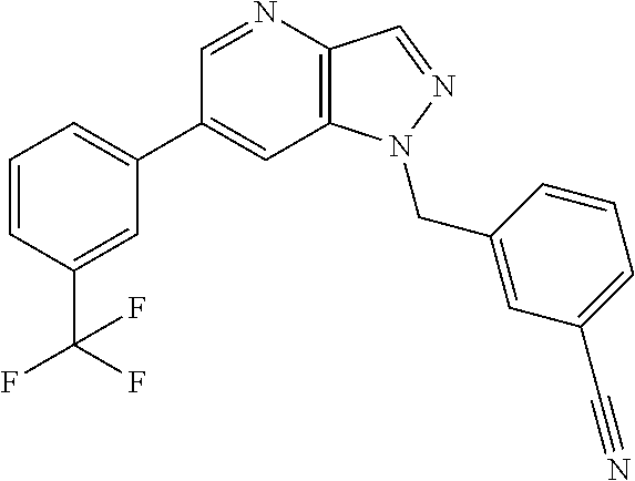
C1(C2=CC=CC(C(F)(F)F)=C2)=CC2=C(C=NN2CC2=CC(C#N)=CC=C2)N=C1
